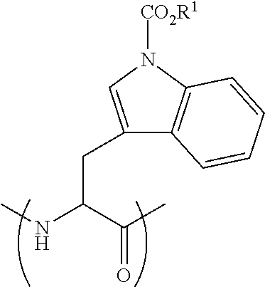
CNC(C(C)=O)CC1=CN([CO2R1])C2=C1C=CC=C2
